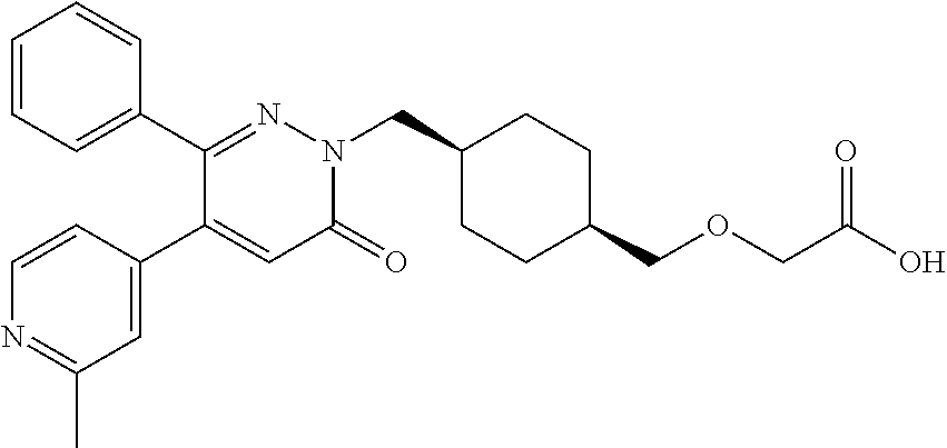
C1=CC=C(C2=NN(CC3CCC(COCC(O)=O)CC3)C(=O)C=C2C2=CC(C)=NC=C2)C=C1
